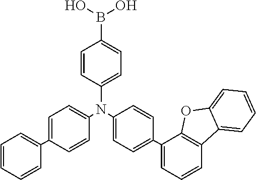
C1=CC(N(C2=CC=C(C3=CC=CC=C3)C=C2)C2=CC=C(C3=CC=CC4=C3OC3=CC=CC=C43)C=C2)=CC=C1B(O)O
